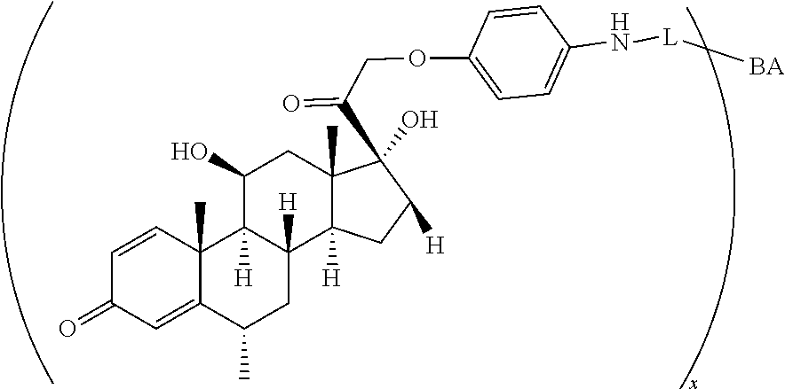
C1=CC2(C)C(=CC1=O)C(C)CC1([H])C2([H])C(O)CC2(C)C1([H])CC([H])C2(O)C(=O)COC1=CC=C(N[L][BA])C=C1
